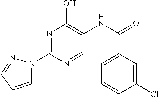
N1=C(N2C=CC=N2)N=CC(NC(=O)C2=CC=CC(Cl)=C2)=C1O
